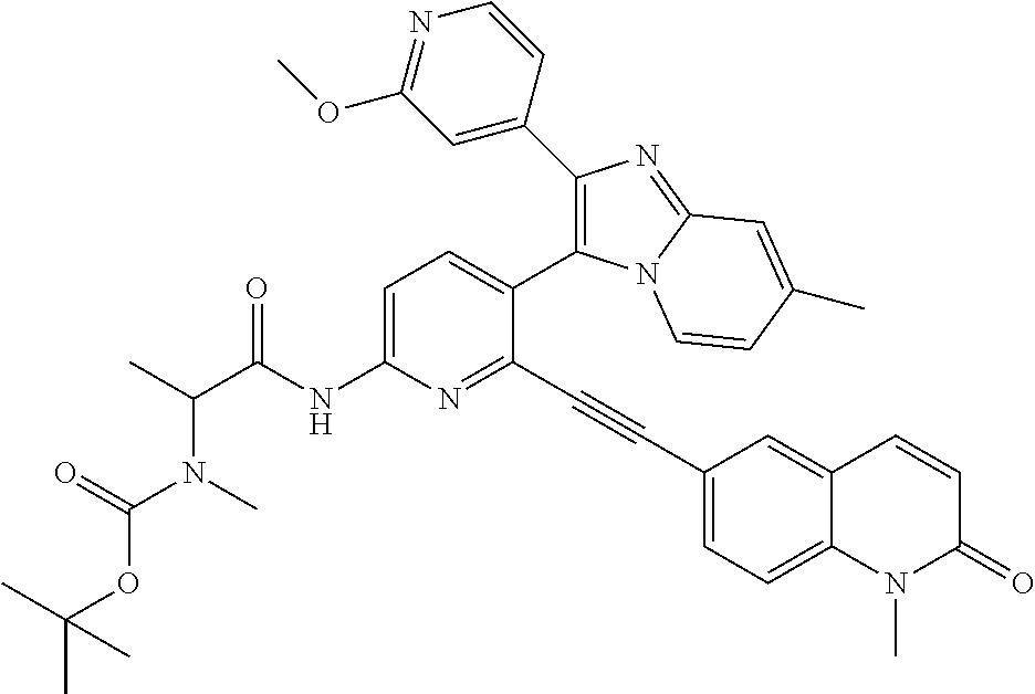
C1=C(NC(C(C)N(C)C(=O)OC(C)(C)C)=O)N=C(C#CC2=CC=C3C(=C2)C=CC(=O)N3C)C(C2=C(C3=CC(OC)=NC=C3)N=C3N2C=CC(C)=C3)=C1
